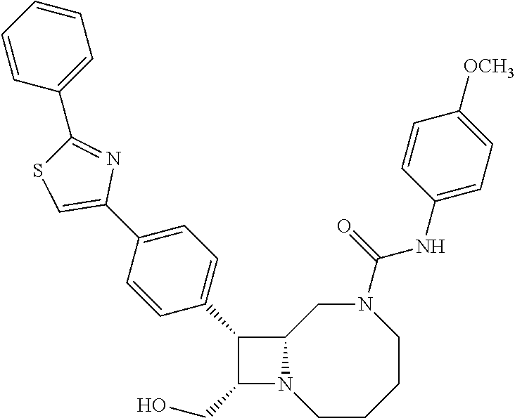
C1(CO)N2C(C1C1=CC=C(C3=CSC(C4=CC=CC=C4)=N3)C=C1)CN(C(NC1=CC=C([OCH3])C=C1)=O)CCCC2
